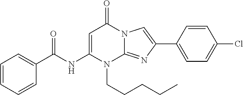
C1(NC(C2=CC=CC=C2)=O)=CC(=O)N2C(=NC(C3=CC=C(Cl)C=C3)=C2)N1CCCCC
